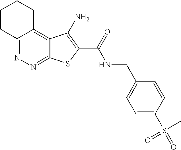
C12=NN=C3C(=C1CCCC2)C(N)=C(C(=O)NCC1=CC=C(S(=O)(C)=O)C=C1)S3
